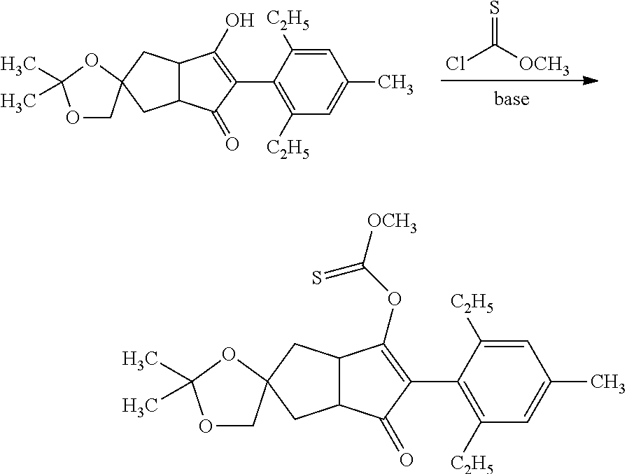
C12C(C(=O)C(C3=C([C2H5])C=C(C)C=C3[C2H5])=C1O)CC1(OC(C)(C)OC1)C2.ClC([OCH3])=S.C12C(C(=O)C(C3=C([C2H5])C=C(C)C=C3[C2H5])=C1OC([OCH3])=S)CC1(OC(C)(C)OC1)C2
